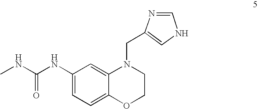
C1(NC(NC)=O)=CC=C2C(=C1)N(CC1=CNC=N1)CCO2
